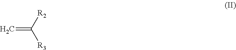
C=C([R2])[R3]
